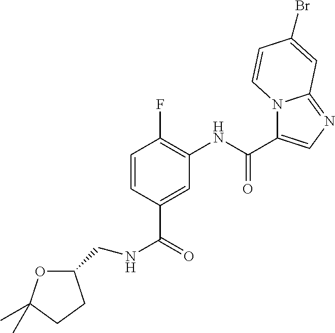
C1=CC(C(=O)NCC2OC(C)(C)CC2)=CC(NC(C2=CN=C3N2C=CC(Br)=C3)=O)=C1F
